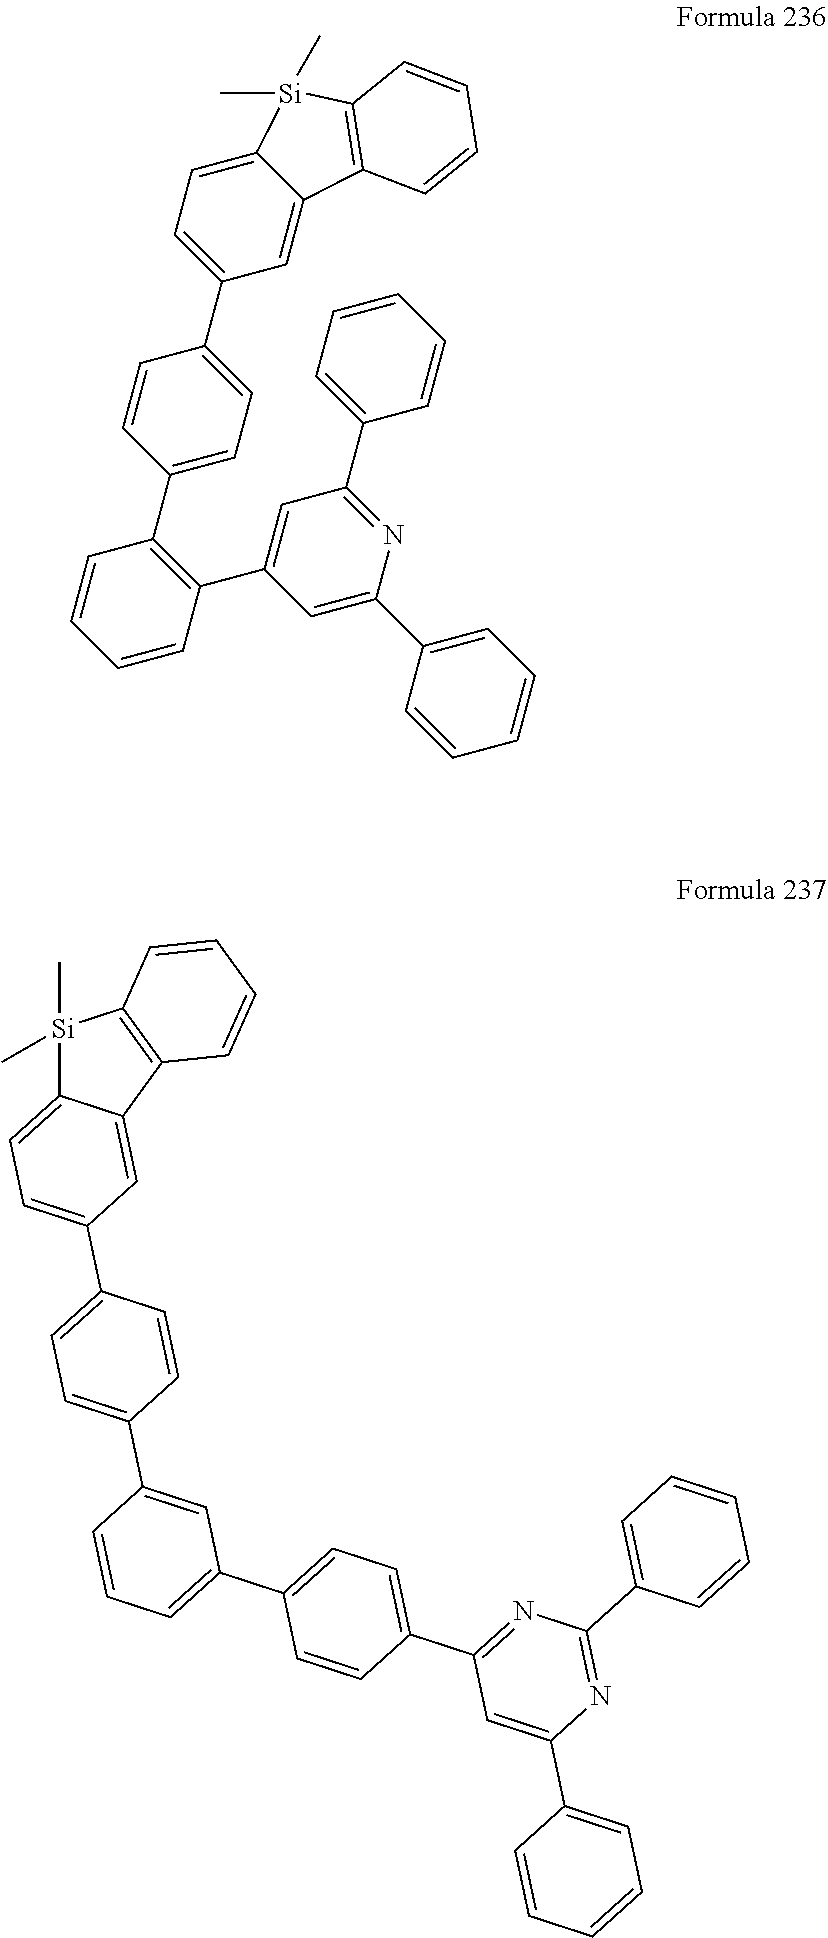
C12=CC=C(C3=CC=C(C4=C(C5=CC(C6=CC=CC=C6)=NC(C6=CC=CC=C6)=C5)C=CC=C4)C=C3)C=C1C1=C([Si]2(C)C)C=CC=C1.[Si]1(C)(C)C2=CC=C(C3=CC=C(C4=CC(C5=CC=C(C6=NC(C7=CC=CC=C7)=NC(C7=CC=CC=C7)=C6)C=C5)=CC=C4)C=C3)C=C2C2=C1C=CC=C2
